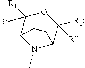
C1([R1])([R])C2N(C)C(C([R2])([R])O1)CC2
